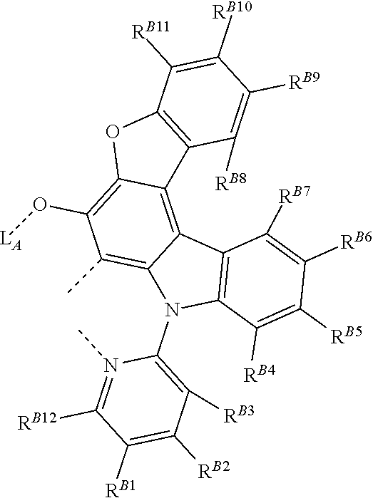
CN1=C([RB12])C([RB1])=C([RB2])C([RB3])=C1N1C2=C(C3=C4C(=C(O[LA])C(C)=C13)OC1=C4C([RB8])=C([RB9])C([RB10])=C1[RB11])C([RB7])=C([RB6])C([RB5])=C2[RB4]
